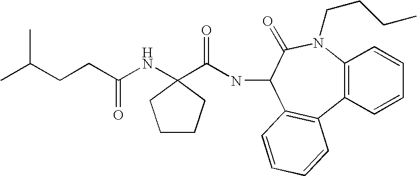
C12=C(C=CC=C1)C1=C(C(NC(C3(NC(CCC(C)C)=O)CCCC3)=O)C(=O)N2CCCC)C=CC=C1
